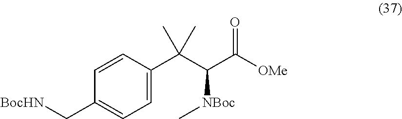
C1=C(C(C(C([OMe])=O)[NBoc]C)(C)C)C=CC(C[BocHN])=C1
